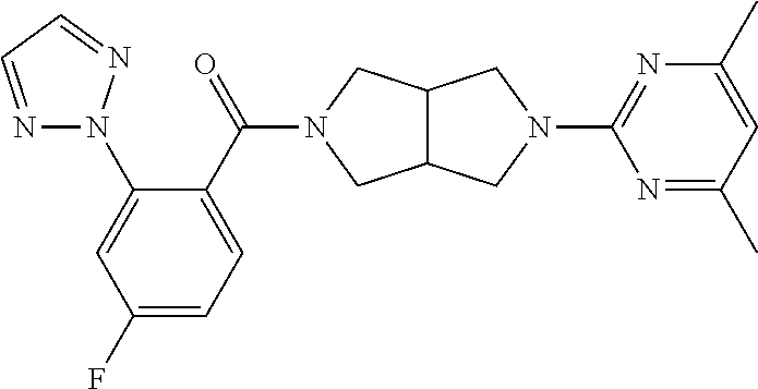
C12C(CN(C(C3=CC=C(F)C=C3N3N=CC=N3)=O)C1)CN(C1=NC(C)=CC(C)=N1)C2
